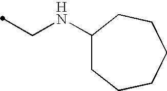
C1(NCC)CCCCCC1
